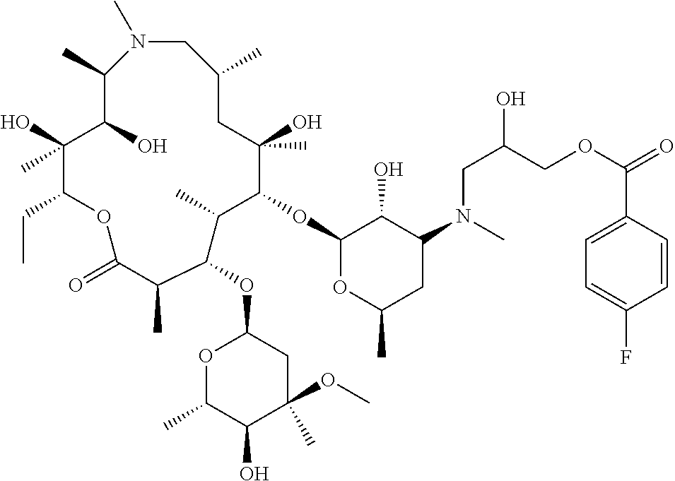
N1(C)CC(C)CC(O)(C)C(OC2OC(C)CC(N(CC(COC(C3=CC=C(F)C=C3)=O)O)C)C2O)C(C)C(OC2OC(C)C(O)C(C)(OC)C2)C(C)C(=O)OC(CC)C(O)(C)C(O)C1C
